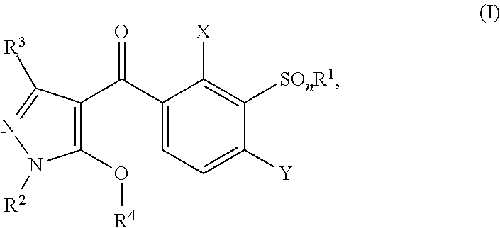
C1(C(C2=C(O[R4])N([R2])N=C2[R3])=O)=CC=C([Y])C([SOnR1])=C1[X]
